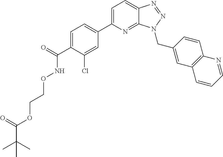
C1=C(C2=CC=C(C(=O)NOCCOC(C(C)(C)C)=O)C(Cl)=C2)N=C2C(=C1)N=NN2CC1=CC2=C(C=C1)N=CC=C2
